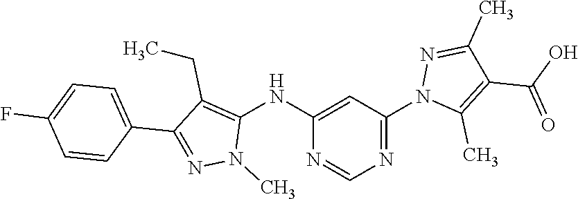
N1=CN=C(N2C(C)=C(C(O)=O)C(C)=N2)C=C1NC1=C(CC)C(C2=CC=C(F)C=C2)=NN1C
